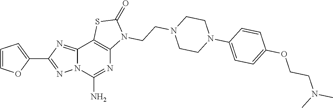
C12=NC(C3=CC=CO3)=NN1C(N)=NC1=C2SC(=O)N1CCN1CCN(C2=CC=C(OCCN(C)C)C=C2)CC1
